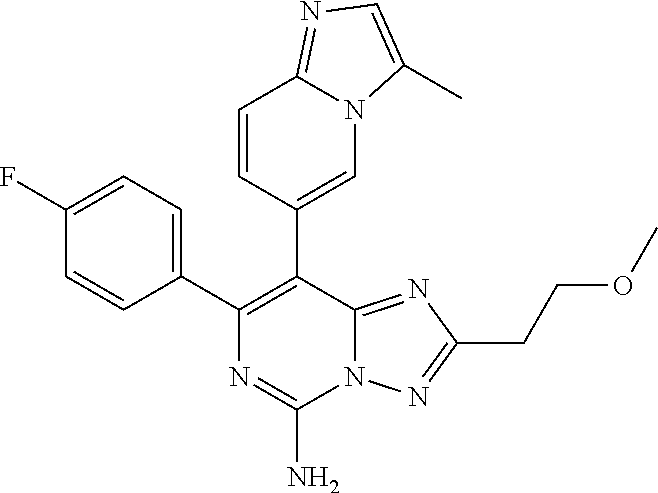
N12C(=NC(CCOC)=N1)C(C1=CN3C(=NC=C3C)C=C1)=C(C1=CC=C(F)C=C1)N=C2N
